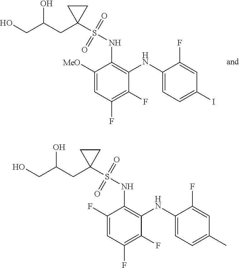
C1([MeO])=CC(F)=C(F)C(NC2=CC=C(I)C=C2F)=C1NS(C1(CC(CO)O)CC1)(=O)=O.C1(F)=CC(F)=C(F)C(NC2=CC=C(C)C=C2F)=C1NS(C1(CC(CO)O)CC1)(=O)=O
